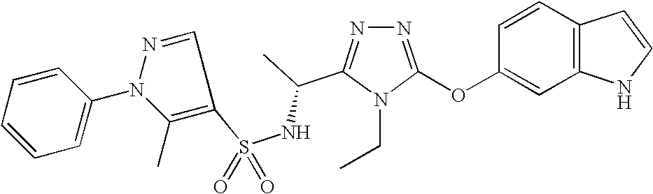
N1=C(OC2=CC3=C(C=C2)C=CN3)N(CC)C(C(C)NS(=O)(=O)C2=C(C)N(C3=CC=CC=C3)N=C2)=N1
